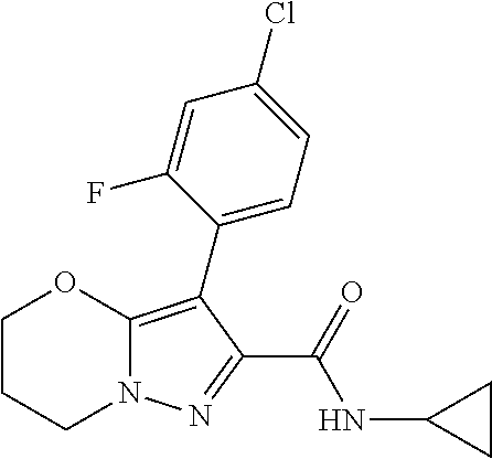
C1CCN2C(=C(C3=CC=C(Cl)C=C3F)C(C(=O)NC3CC3)=N2)O1
